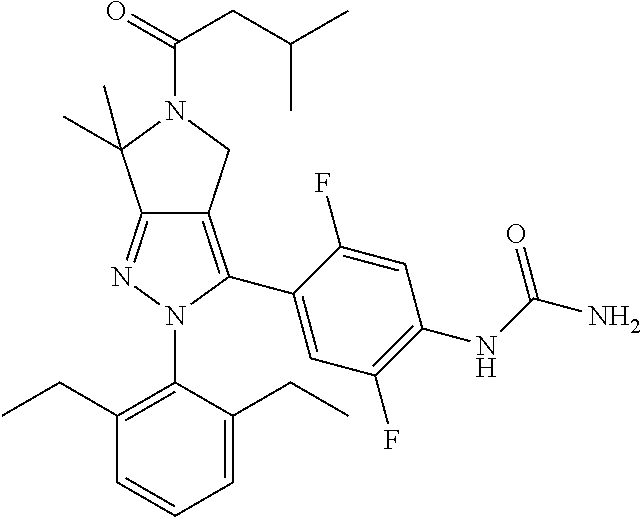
C1(CC)=C(N2C(C3=CC(F)=C(NC(N)=O)C=C3F)=C3C(=N2)C(C)(C)N(C(CC(C)C)=O)C3)C(CC)=CC=C1
